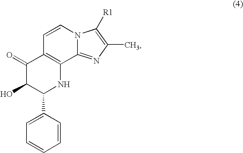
C1(=O)C(O)C(C2=CC=CC=C2)NC2=C1C=CN1C2=NC(C)=C1[R1]
